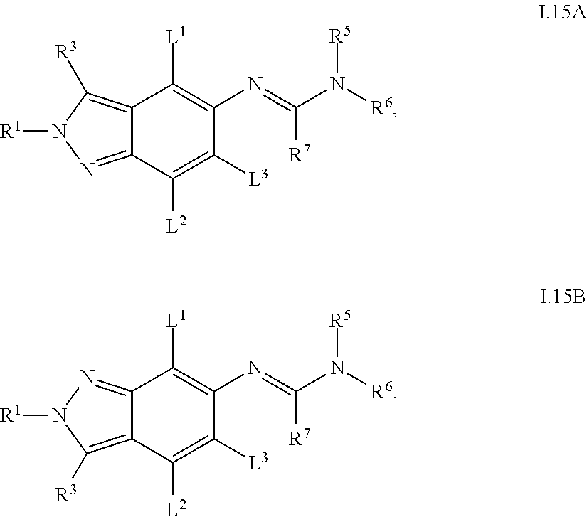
C12=C([R3])N([R1])N=C1C([L2])=C([L3])C(N=C(N([R6])[R5])[R7])=C2[L1].C12=NN([R1])C([R3])=C1C([L2])=C([L3])C(N=C(N([R6])[R5])[R7])=C2[L1]
